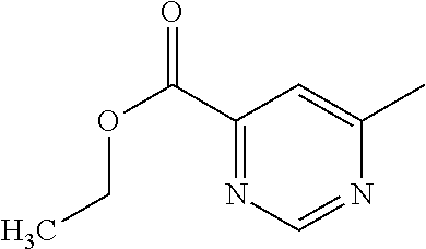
C1(C(=O)OCC)=NC=NC(C)=C1
